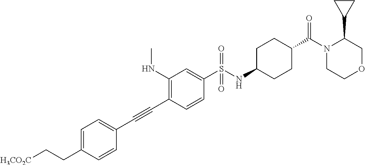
[H3CO2C]CCC1=CC=C(C#CC2=C(NC)C=C(S(NC3CCC(C(N4CCOCC4C4CC4)=O)CC3)(=O)=O)C=C2)C=C1
